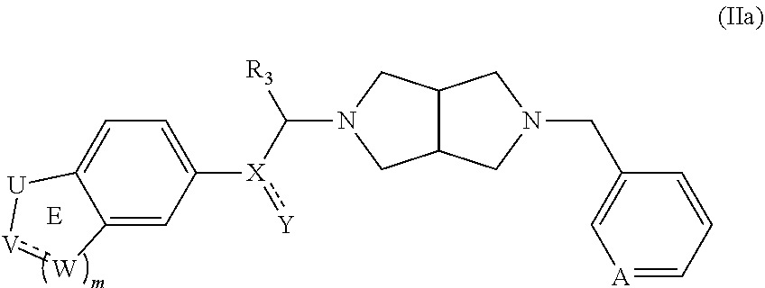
C1N(CC2=C[A]=CC=C2)CC2C1CN(C([X](:[Y])C1=CC=C3C(=C1)[W]:[V][U]3)[R3])C2
